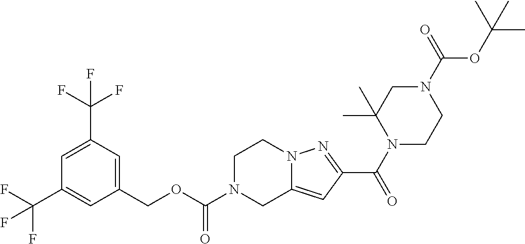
C1(COC(=O)N2CC3=CC(C(N4CCN(C(OC(C)(C)C)=O)CC4(C)C)=O)=NN3CC2)=CC(C(F)(F)F)=CC(C(F)(F)F)=C1
